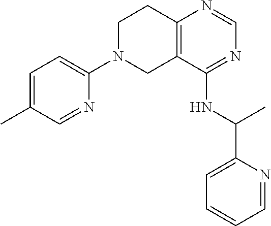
C1=NC(N2CCC3=C(C2)C(NC(C2=CC=CC=N2)C)=NC=N3)=CC=C1C
